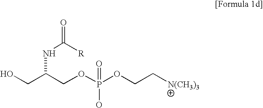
OCC(COP(OCC[N(CH3)3])(=O)O)NC([R])=O
